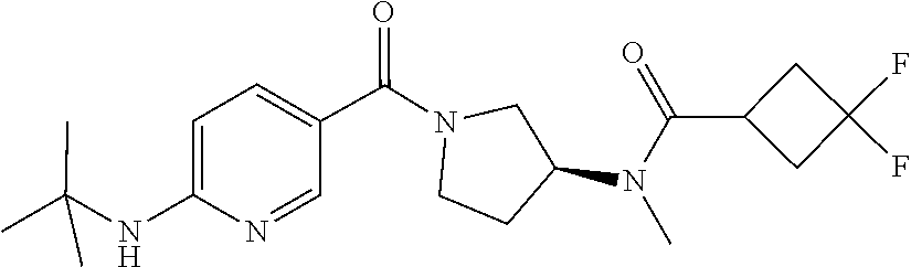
CC(C)(NC1=CC=C(C(=O)N2CCC(N(C)C(C3CC(F)(F)C3)=O)C2)C=N1)C
